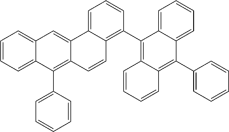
C1=CC=C2C(=C1)C(C1=CC=CC=C1)=C1C(=C2)C2=CC=CC(C3=C4C(=C(C5=CC=CC=C5)C5=CC=CC=C35)C=CC=C4)=C2C=C1
